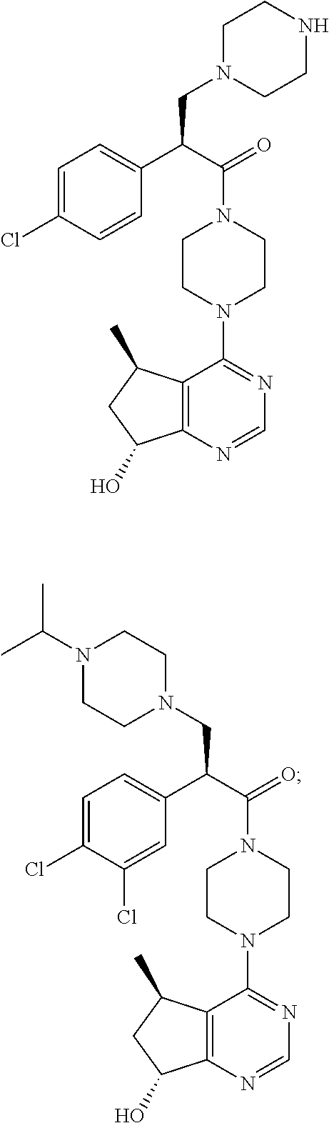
C(C1=CC=C(Cl)C=C1)(C(=O)N1CCN(C2=NC=NC3=C2C(C)CC3O)CC1)CN1CCNCC1.C(C1=CC=C(Cl)C(Cl)=C1)(C(=O)N1CCN(C2=NC=NC3=C2C(C)CC3O)CC1)CN1CCN(C(C)C)CC1
